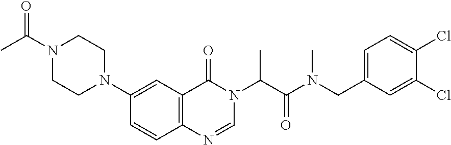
C1=CC2=C(C=C1N1CCN(C(=O)C)CC1)C(=O)N(C(C(=O)N(CC1=CC=C(Cl)C(Cl)=C1)C)C)C=N2
